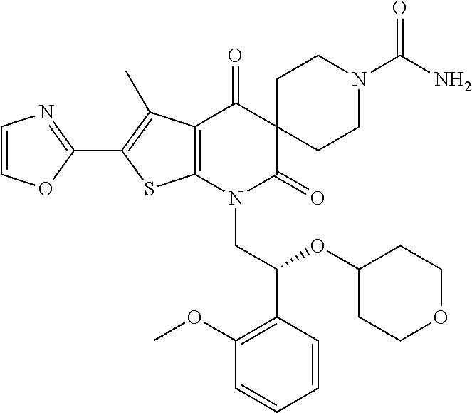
C1(C2=C(C)C3=C(S2)N(CC(OC2CCOCC2)C2=C(OC)C=CC=C2)C(=O)C2(C3=O)CCN(C(N)=O)CC2)=NC=CO1
